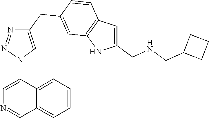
C1=C(N2C=C(CC3=CC4=C(C=C3)C=C(CNCC3CCC3)N4)N=N2)C2=CC=CC=C2C=N1
